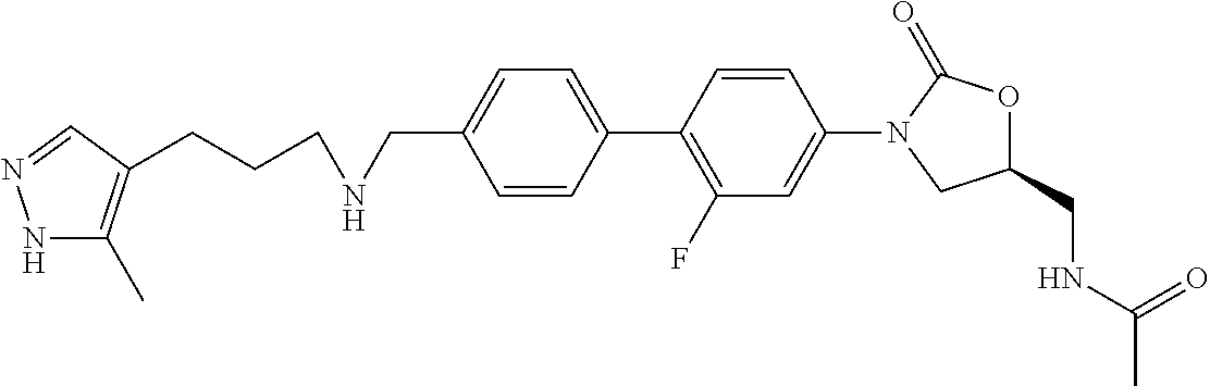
C1=CC(C2=C(F)C=C(N3CC(CNC(C)=O)OC3=O)C=C2)=CC=C1CNCCCC1=C(C)NN=C1
